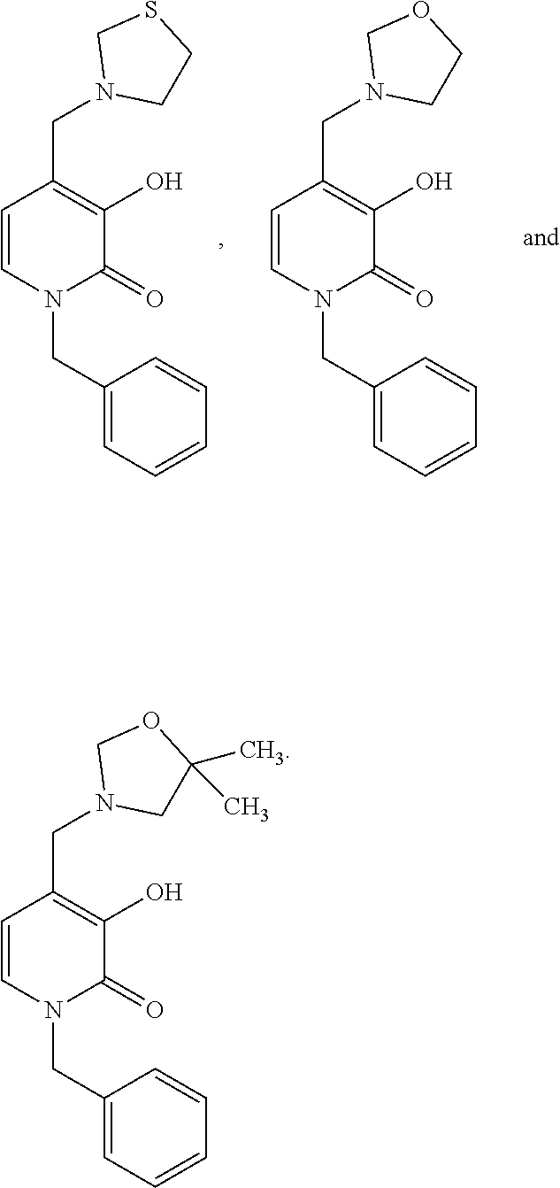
C1(CN2C(=O)C(O)=C(CN3COC(C)(C)C3)C=C2)=CC=CC=C1.C1(CN2C(=O)C(O)=C(CN3COCC3)C=C2)=CC=CC=C1.C1(CN2C(=O)C(O)=C(CN3CSCC3)C=C2)=CC=CC=C1
